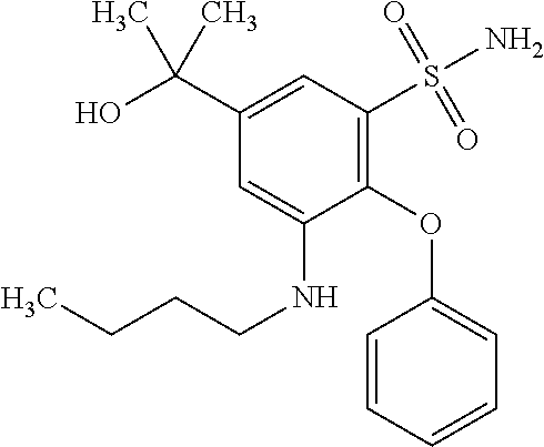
C1=CC=CC=C1OC1=C(S(N)(=O)=O)C=C(C(O)(C)C)C=C1NCCCC
